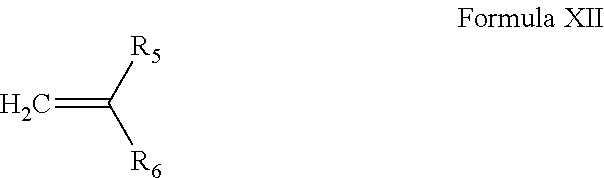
C(=C)([R6])[R5]
